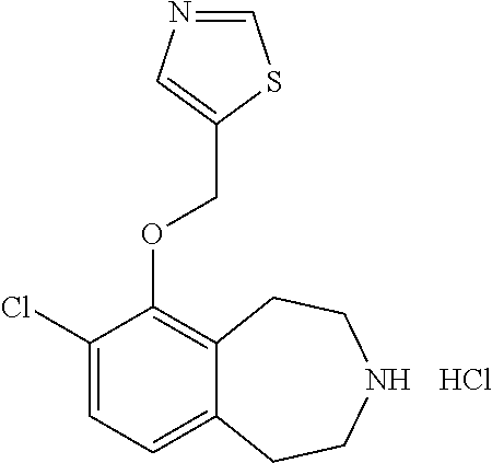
C1(Cl)=CC=C2C(=C1OCC1=CN=CS1)CCNCC2.Cl
